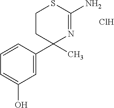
C1CC(C2=CC(O)=CC=C2)(C)N=C(N)S1.Cl
